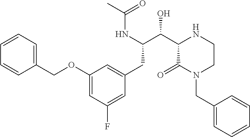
C1(OCC2=CC=CC=C2)=CC(F)=CC(CC(C(C2C(=O)N(CC3=CC=CC=C3)CCN2)O)NC(C)=O)=C1
